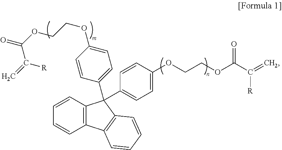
C1=CC2=C(C=C1)C1=C(C2(C2=CC=C(OCCOC(C(=C)[R])=O)C=C2)C2=CC=C(OCCOC(=O)C(=C)[R])C=C2)C=CC=C1
